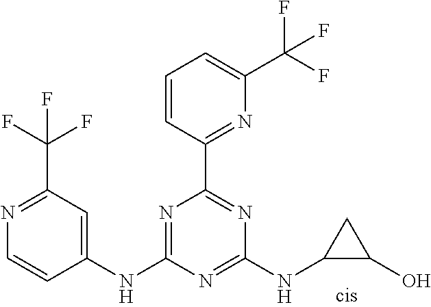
N1=C(NC2=CC(C(F)(F)F)=NC=C2)N=C(NC2C(O)C2)N=C1C1=NC(C(F)(F)F)=CC=C1
